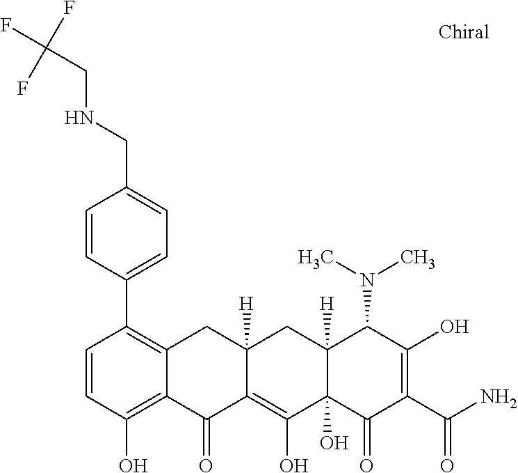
C1=CC(C2=C3C(=C(O)C=C2)C(=O)C2=C(O)C4(O)C([H])(CC2([H])C3)C(N(C)C)C(O)=C(C(N)=O)C4=O)=CC=C1CNCC(F)(F)F
